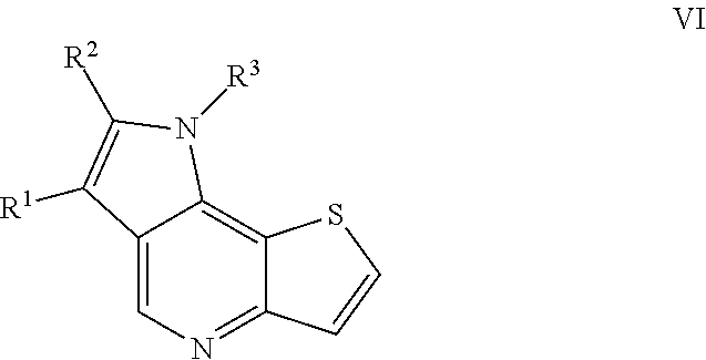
C12=C3C(=NC=C1C([R1])=C([R2])N2[R3])C=CS3
